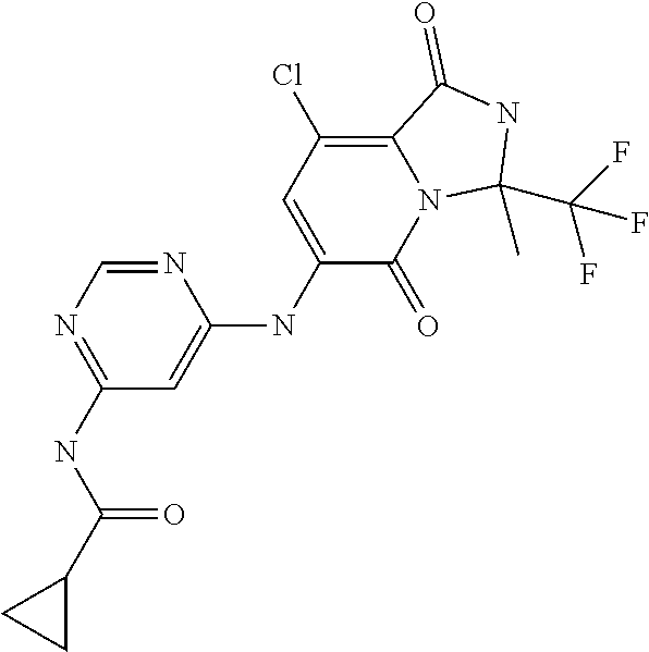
N1=CN=C(NC(C2CC2)=O)C=C1NC1=CC(Cl)=C2N(C1=O)C(C)(C(F)(F)F)NC2=O
